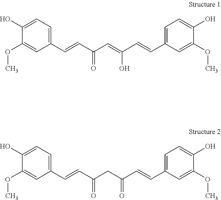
C1(O)=CC=C(C=CC(C=C(C=CC2=CC=C(O)C(OC)=C2)O)=O)C=C1OC.C1(O)=CC=C(C=CC(CC(C=CC2=CC=C(O)C(OC)=C2)=O)=O)C=C1OC
